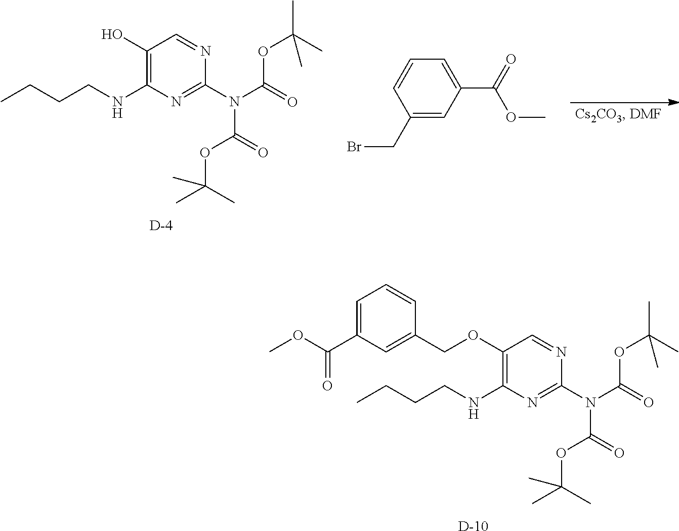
CCCCNC1=C(OCC2=CC(C(OC)=O)=CC=C2)C=NC(N(C(=O)OC(C)(C)C)C(=O)OC(C)(C)C)=N1.[D].CCCCNC1=C(O)C=NC(N(C(=O)OC(C)(C)C)C(=O)OC(C)(C)C)=N1.[D].C1=CC(CBr)=CC(C(=O)OC)=C1
